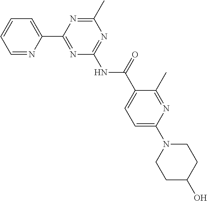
C1=NC(C2=NC(NC(C3=CC=C(N4CCC(O)CC4)N=C3C)=O)=NC(C)=N2)=CC=C1
